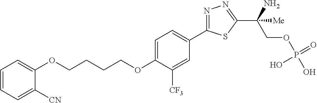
C(OC1=CC=C(C2=NN=C(C(COP(O)(=O)O)(N)[Me])S2)C=C1[CF3])CCCOC1=CC=CC=C1[CN]
